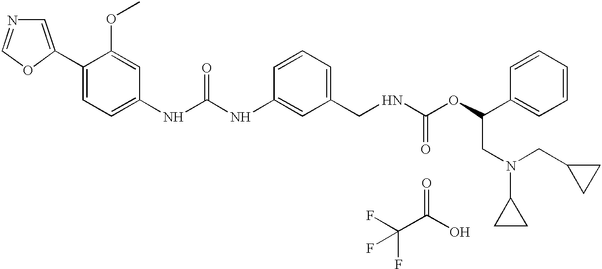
C1=C(C2=CC=C(NC(NC3=CC(CNC(OC(C4=CC=CC=C4)CN(CC4CC4)C4CC4)=O)=CC=C3)=O)C=C2OC)OC=N1.C(C(O)=O)(F)(F)F
